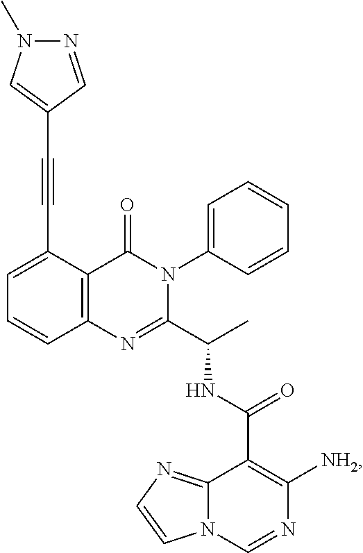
C(C1=CC=CC2=C1C(=O)N(C1=CC=CC=C1)C(C(C)NC(C1=C([NH2])N=CN3C1=NC=C3)=O)=N2)#CC1=CN(C)N=C1
